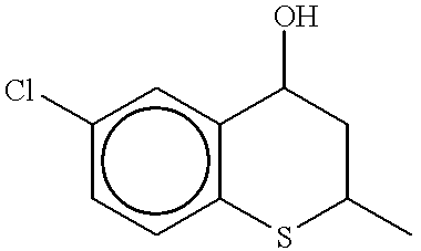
c1(Cl)ccc2c(c1)C(O)CC(C)S2
